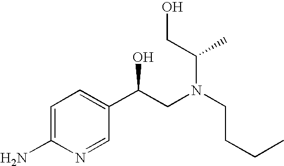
C1(N)=CC=C(C(CN(C(CO)C)CCCC)O)C=N1
